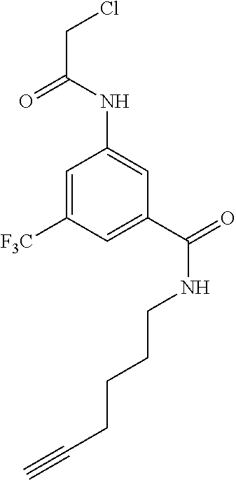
C1=C([F3C])C=C(C(=O)NCCCCC#C)C=C1NC(CCl)=O
